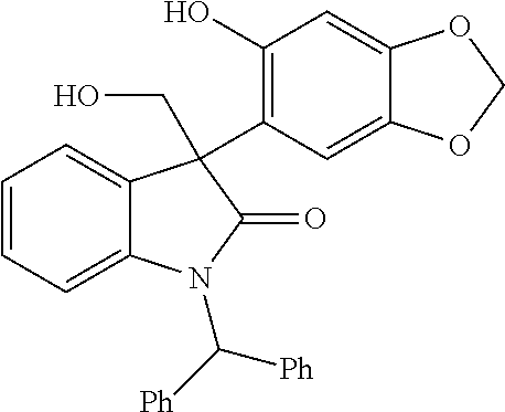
C1=CC=C2C(=C1)C(C1=C(O)C=C3C(=C1)OCO3)(CO)C(=O)N2C([Ph])[Ph]
